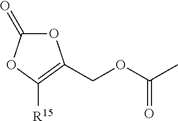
C1(=O)OC(COC(=O)C)=C([R15])O1
